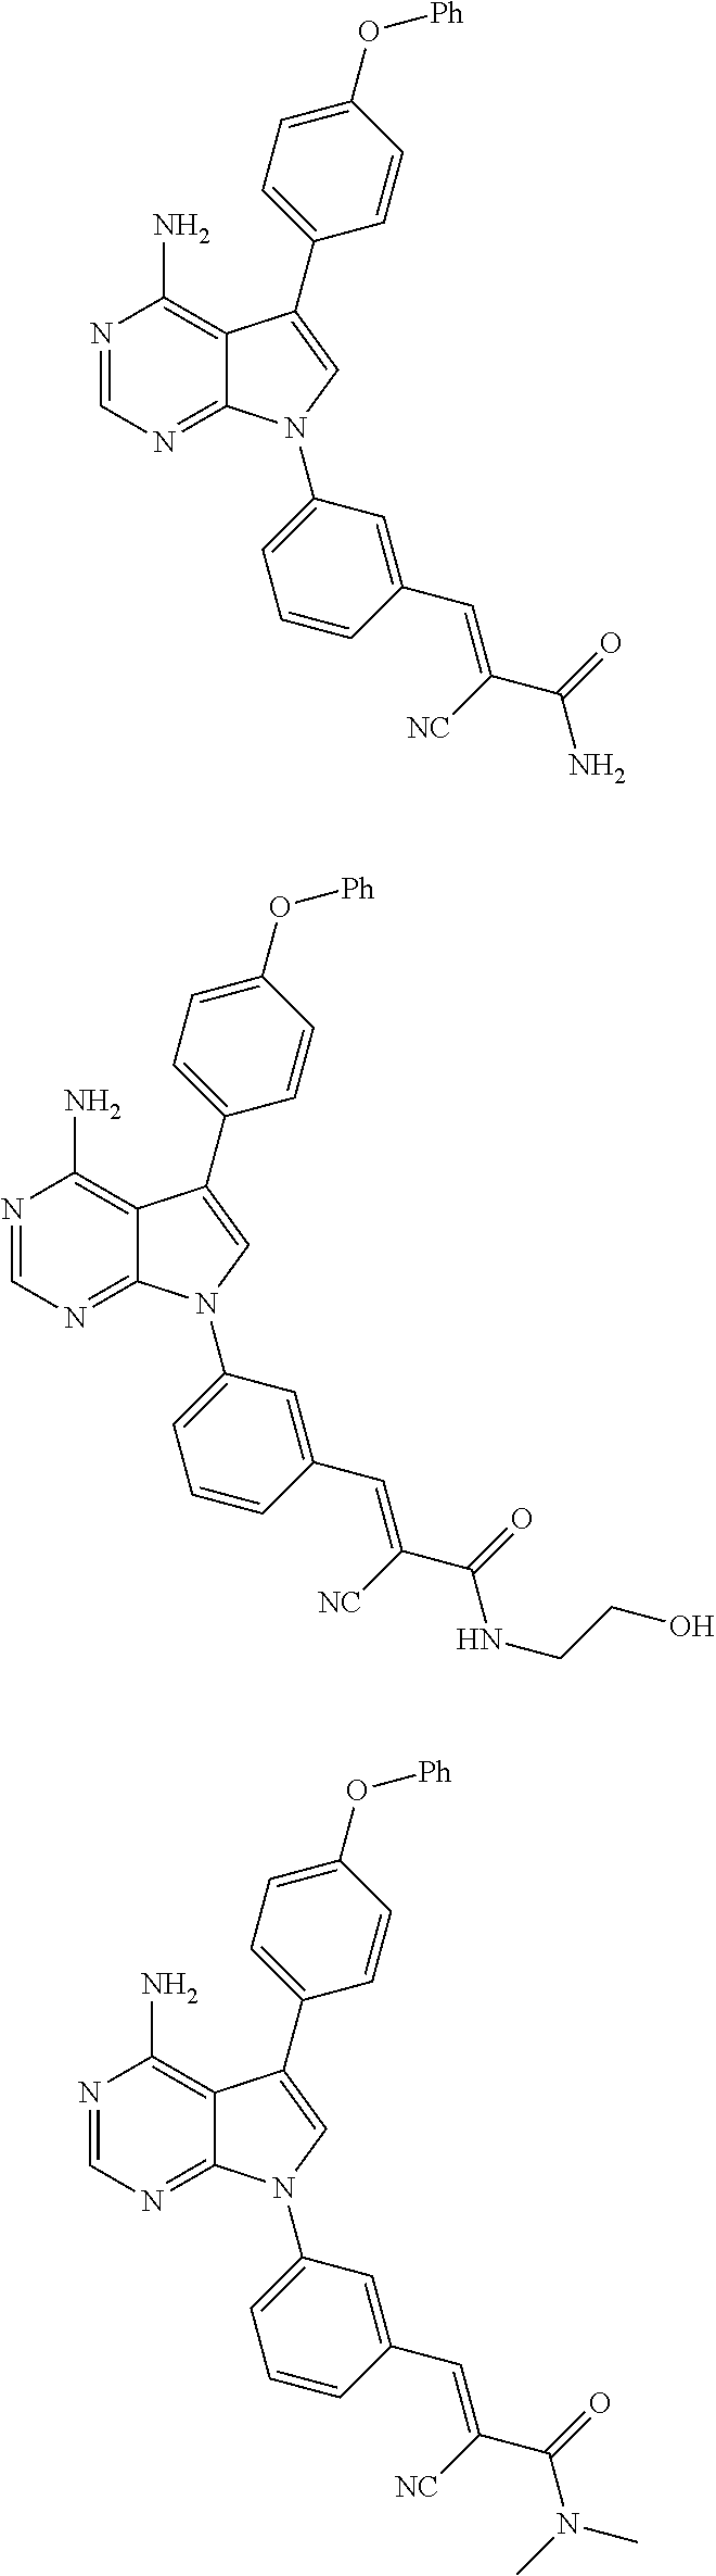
C1=NC(N)=C2C(=N1)N(C1=CC=CC(C=C(C(=O)N)[NC])=C1)C=C2C1=CC=C(O[Ph])C=C1.C1=NC(N)=C2C(=N1)N(C1=CC=CC(C=C(C(=O)NCCO)[NC])=C1)C=C2C1=CC=C(O[Ph])C=C1.C1=NC(N)=C2C(=N1)N(C1=CC=CC(C=C(C(=O)N(C)C)[NC])=C1)C=C2C1=CC=C(O[Ph])C=C1
